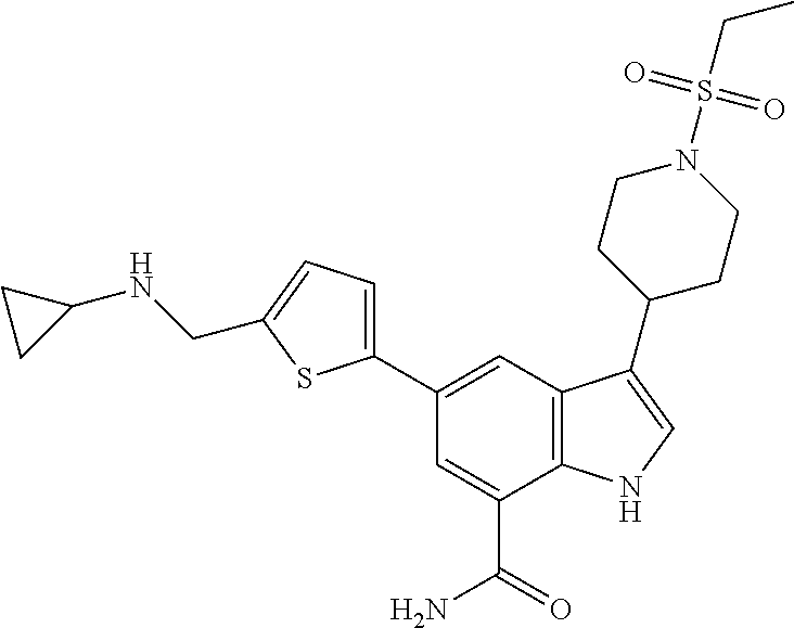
C1(C2=CC=C(CNC3CC3)S2)=CC2=C(C(C(=O)N)=C1)NC=C2C1CCN(S(CC)(=O)=O)CC1
